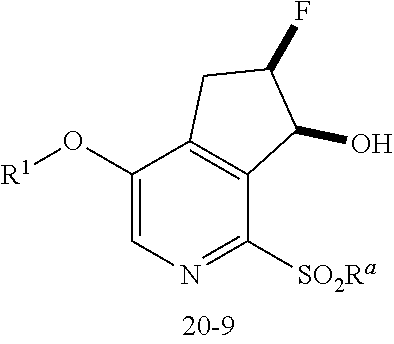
C1(O[R1])=CN=C([SO2Ra])C2=C1CC(F)C2O
